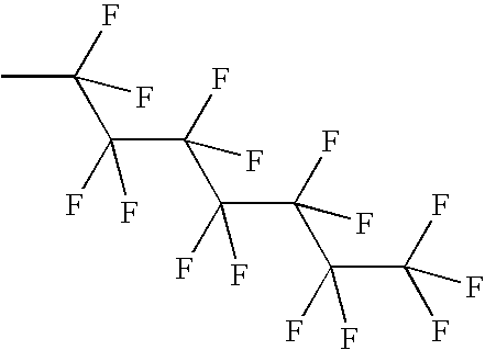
CC(F)(C(F)(C(F)(C(C(C(F)(C(F)(F)F)F)(F)F)(F)F)F)F)F
